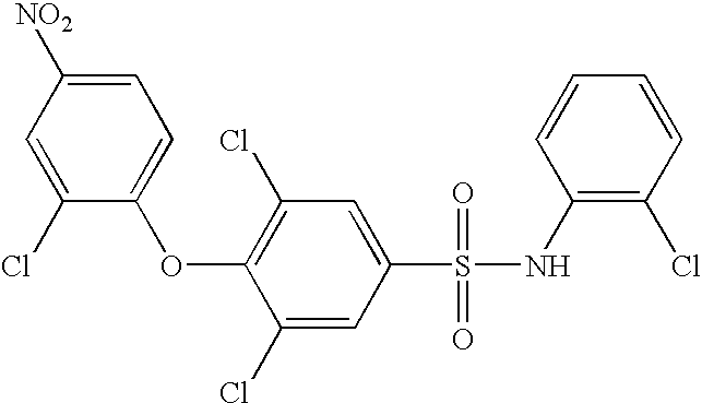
[NO2]C1=CC=C(OC2=C(Cl)C=C(S(=O)(=O)NC3=C(Cl)C=CC=C3)C=C2Cl)C(Cl)=C1
